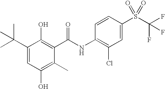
C1(C(C)(C)C)=CC(O)=C(C)C(C(=O)NC2=C(Cl)C=C(S(C(F)(F)F)(=O)=O)C=C2)=C1O
